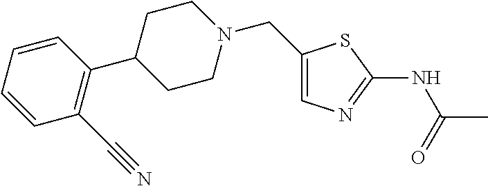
C1(CN2CCC(C3=C(C#N)C=CC=C3)CC2)=CN=C(NC(C)=O)S1
